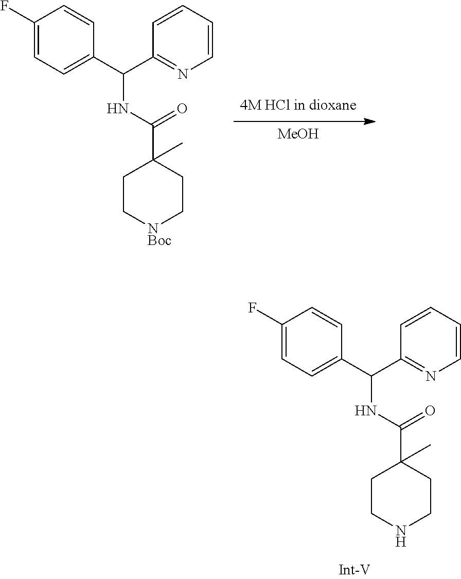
C1CNCCC1(C(NC(C1=NC=CC=C1)C1=CC=C(F)C=C1)=O)C.[MeOH].C1C[NBoc]CCC1(C(NC(C1=NC=CC=C1)C1=CC=C(F)C=C1)=O)C
